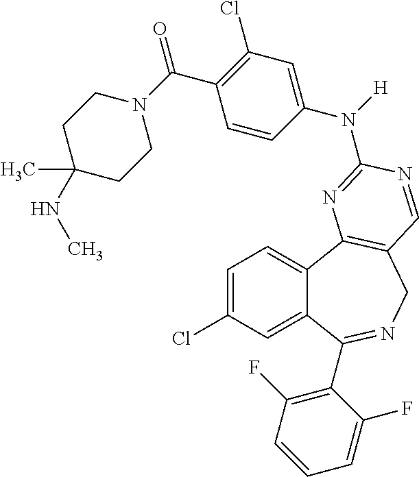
C1=C(Cl)C=C2C(=C1)C1=C(CN=C2C2=C(F)C=CC=C2F)C=NC(N(C2=CC(Cl)=C(C(N3CCC(C)(NC)CC3)=O)C=C2)[H])=N1
